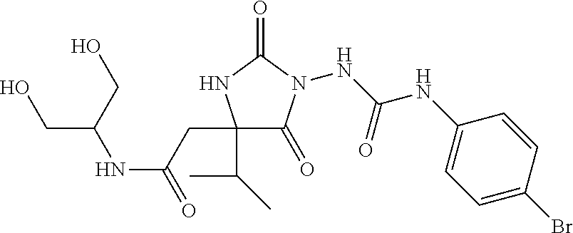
C1(C(C)C)(CC(NC(CO)CO)=O)C(=O)N(NC(NC2=CC=C(Br)C=C2)=O)C(=O)N1
